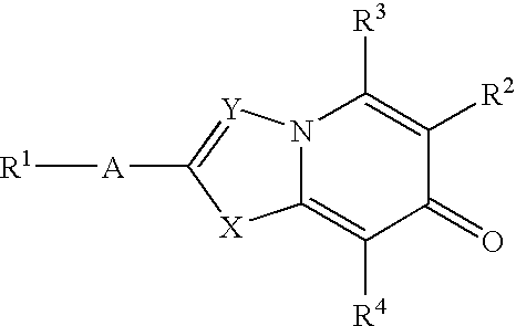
C12=C([R4])C(=O)C([R2])=C([R3])N1[Y]=C([A][R1])[X]2
